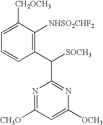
C1=C([CH2OCH3])C([NHSO2CHF2])=C(C([SOCH3])C2=NC([OCH3])=CC([CH3O])=N2)C=C1
